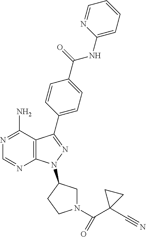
C12=C(C(N)=NC=N1)C(C1=CC=C(C(NC3=CC=CC=N3)=O)C=C1)=NN2C1CN(C(C2(C#N)CC2)=O)CC1
